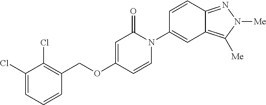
C1(Cl)=CC=CC(COC2=CC(=O)N(C3=CC4=C([Me])N([Me])N=C4C=C3)C=C2)=C1Cl
